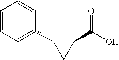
C1(C(O)=O)C(C2=CC=CC=C2)C1
